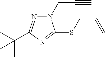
N1(CC#C)N=C(C(C)(C)C)N=C1SCC=C
